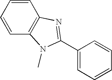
C1=CC=CC2=C1N=C(C1=CC=CC=C1)N2C
